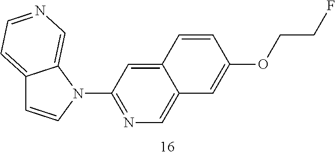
C12=CC=NC=C1N(C1=NC=C3C(=C1)C=CC(OCCF)=C3)C=C2
